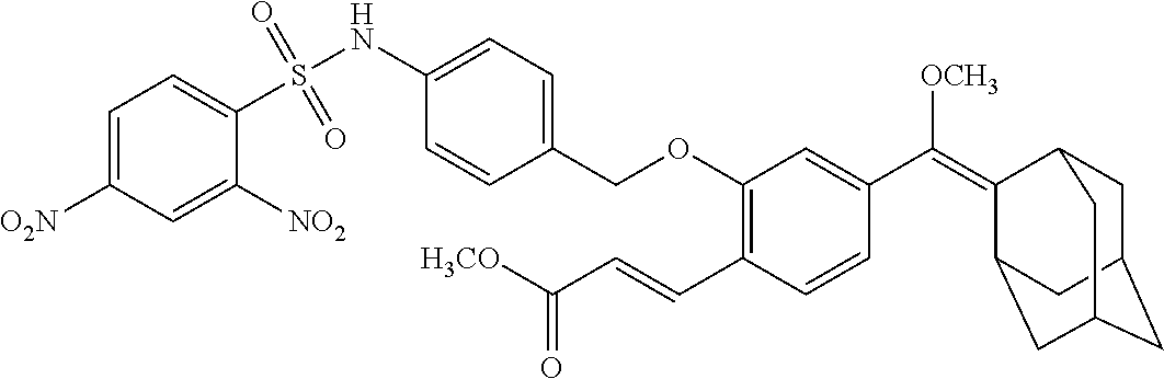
C1C2CC3CC(C(=C(C4=CC(OCC5=CC=C(NS(C6=CC=C([O2N])C=C6[NO2])(=O)=O)C=C5)=C(C=CC([H3CO])=O)C=C4)[OCH3])C1C3)C2
